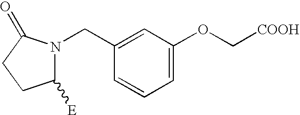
C1=CC=C(OC[COOH])C=C1CN1C([E])CCC1=O
